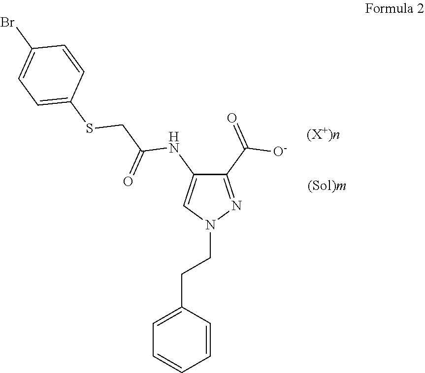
C1(C(=O)[O-])=NN(CCC2=CC=CC=C2)C=C1NC(CSC1=CC=C(Br)C=C1)=O
